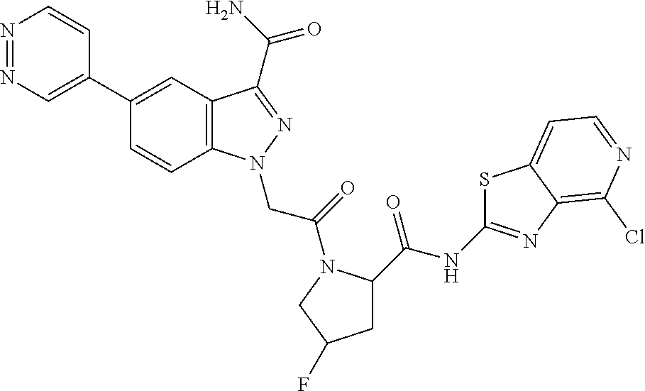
C1(C2=CN=NC=C2)=CC2=C(C=C1)N(CC(=O)N1C(C(=O)NC3=NC4=C(Cl)N=CC=C4S3)CC(F)C1)N=C2C(N)=O
